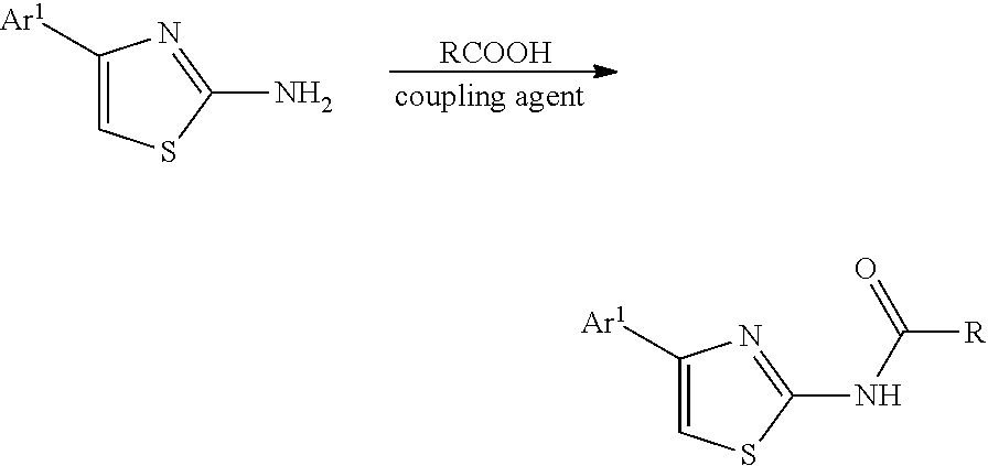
C1([Ar1])=CSC(N)=N1.[RCOOH].C1([Ar1])=CSC(NC([R])=O)=N1
